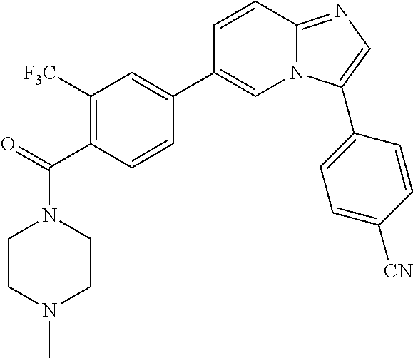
C1([F3C])=C(C(=O)N2CCN(C)CC2)C=CC(C2=CN3C(=NC=C3C3=CC=C([CN])C=C3)C=C2)=C1
